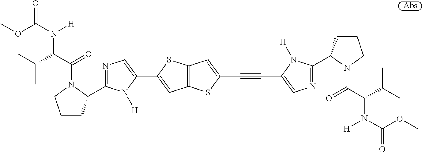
CC(C(C(=O)N1C(C2=NC=C(C3=CC4=C(S3)C=C(C#CC3=CN=C(C5CCCN5C(C(C(C)C)N(C(OC)=O)[H])=O)N3[H])S4)N2[H])CCC1)N(C(OC)=O)[H])C
